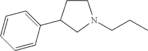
C1CC(C2=CC=CC=C2)CN1CCC
